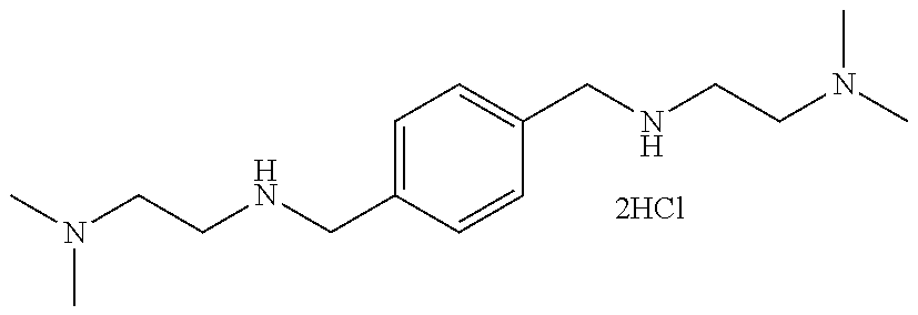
N(CCNCC1=CC=C(CNCCN(C)C)C=C1)(C)C
